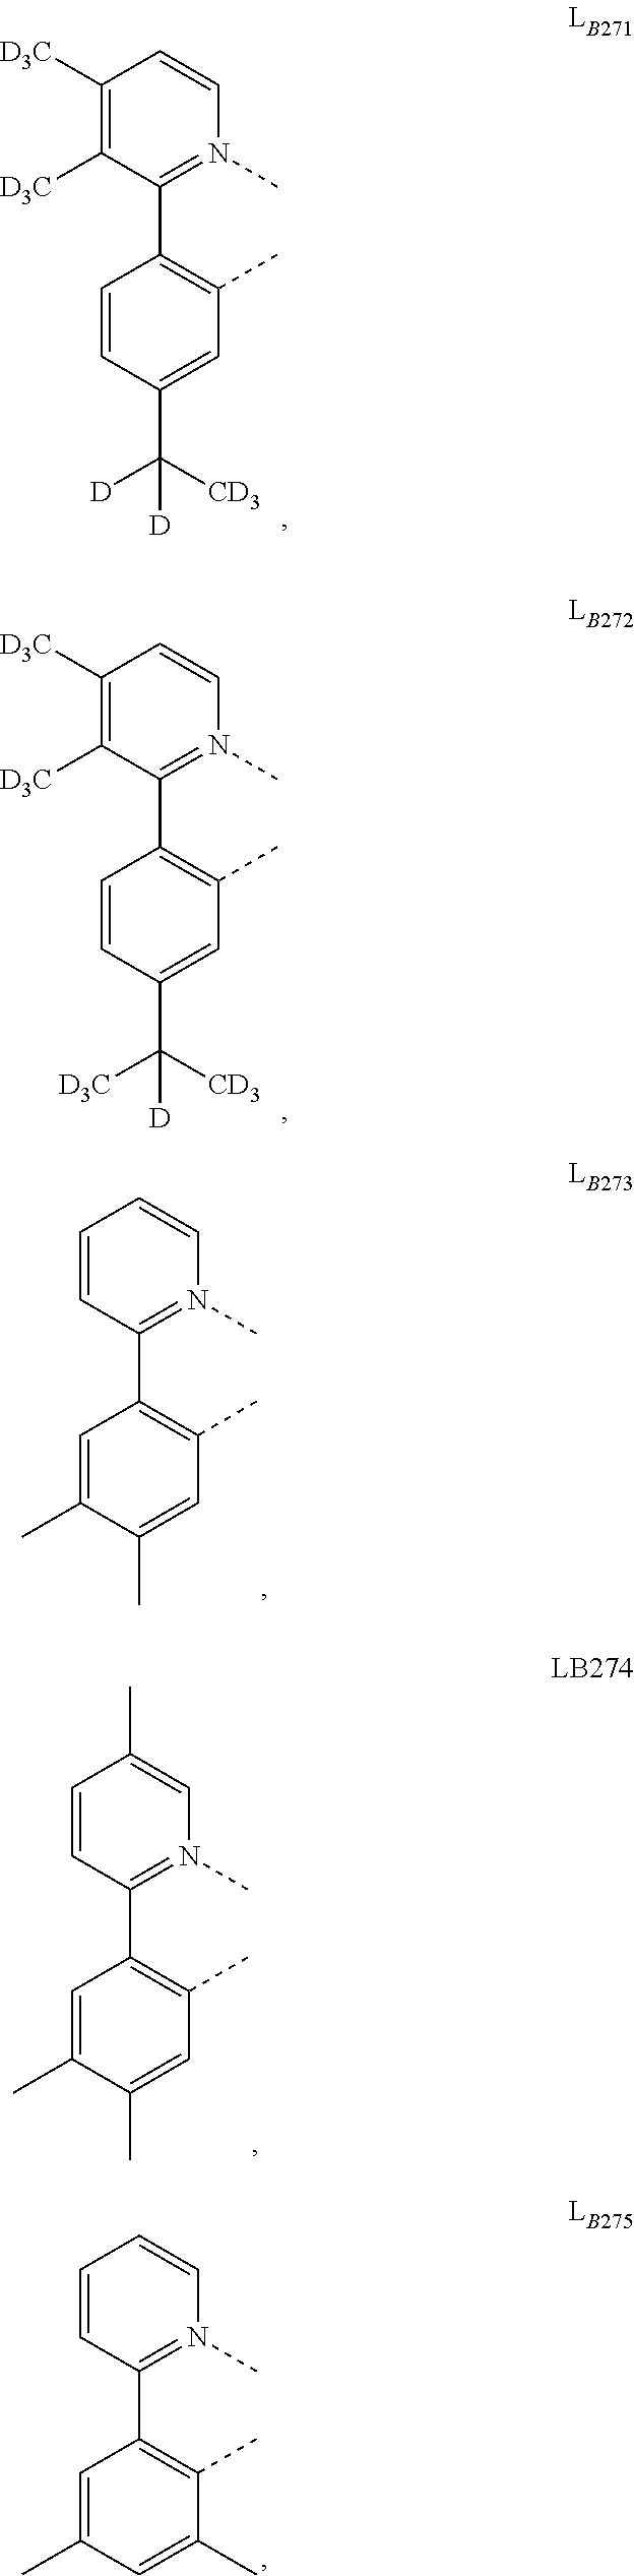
C1([D3C])=C([D3C])C=CN(C)=C1C1=C(C)C=C(C([CD3])([D])[D])C=C1.C1([D3C])=C([D3C])C=CN(C)=C1C1=C(C)C=C(C([CD3])([D3C])[D])C=C1.C1=CC=CN(C)=C1C1=C(C)C=C(C)C(C)=C1.C1=CC(C)=CN(C)=C1C1=C(C)C=C(C)C(C)=C1.C1=CC=CN(C)=C1C1=C(C)C(C)=CC(C)=C1
